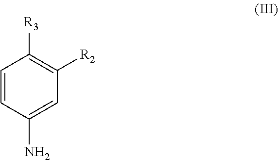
C1=CC(N)=CC([R2])=C1[R3]
